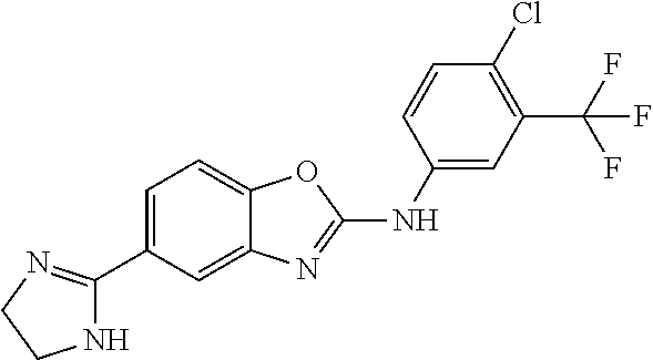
C1=C(C2=NCCN2)C=C2C(=C1)OC(NC1=CC(C(F)(F)F)=C(Cl)C=C1)=N2
